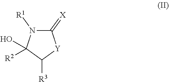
C1(=[X])N([R1])C([R2])(O)C([R3])[Y]1
